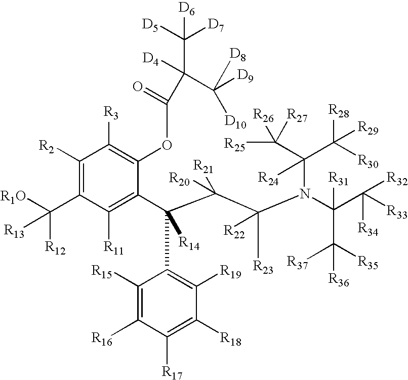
C1([R2])=C(C([R1O])([R12])[R13])C([R11])=C(C(C(C(N(C(C([R33])([R34])[R32])([R31])C([R35])([R37])[R36])C(C([R25])([R26])[R27])(C([R28])([R29])[R30])[R24])([R23])[R22])([R20])[R21])(C2=C([R19])C([R18])=C([R17])C([R16])=C2[R15])[R14])C(OC(=O)C([D4])(C([D9])([D8])[D10])C([D5])([D7])[D6])=C1[R3]
